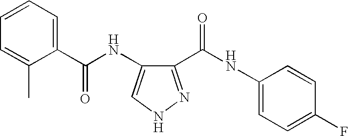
C1=CC=C(C(NC2=CNN=C2C(NC2=CC=C(F)C=C2)=O)=O)C(C)=C1
